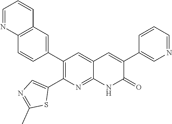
C12=C(C=C(C3=C(C4=CN=C(C)S4)N=C4C(=C3)C=C(C3=CN=CC=C3)C(=O)N4)C=C1)C=CC=N2
